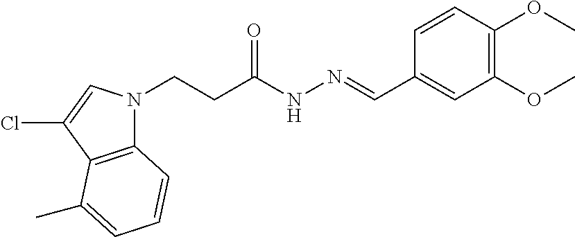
C(CN1C2=C(C(Cl)=C1)C(C)=CC=C2)C(NN=CC1=CC(OC)=C(OC)C=C1)=O
